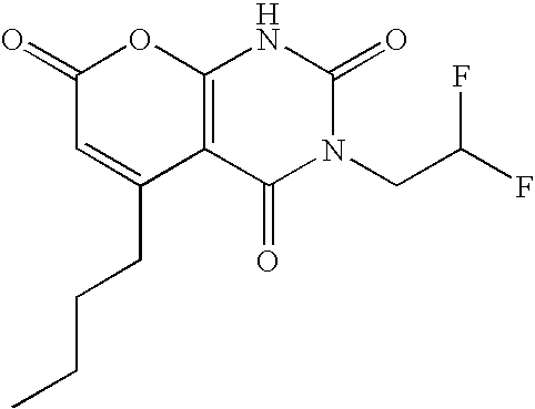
C12=C(C(=O)N(CC(F)F)C(=O)N1)C(CCCC)=CC(=O)O2
